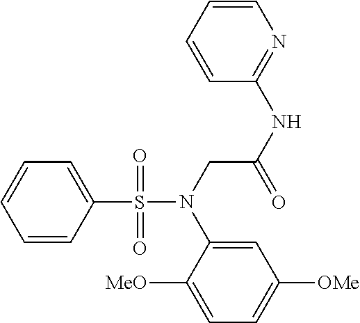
C1=C(S(=O)(=O)N(CC(NC2=NC=CC=C2)=O)C2=CC([OMe])=CC=C2[MeO])C=CC=C1
